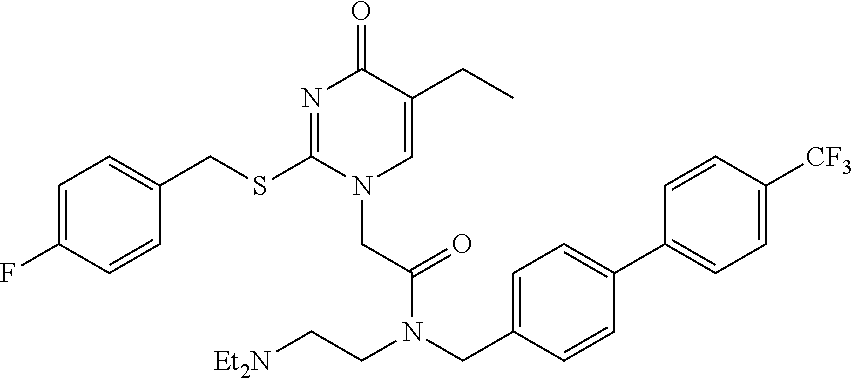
C1=C(F)C=CC(CSC2=NC(=O)C(CC)=CN2CC(N(CC[Et2N])CC2=CC=C(C3=CC=C([CF3])C=C3)C=C2)=O)=C1
